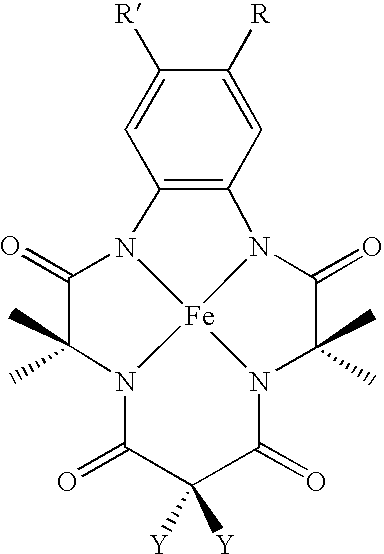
N12C(C)(C)C(=O)N3C4=C(N5C(=O)C(C)(C)N([Fe]153)C(=O)C([Y])([Y])C2=O)C=C([R])C([R])=C4
